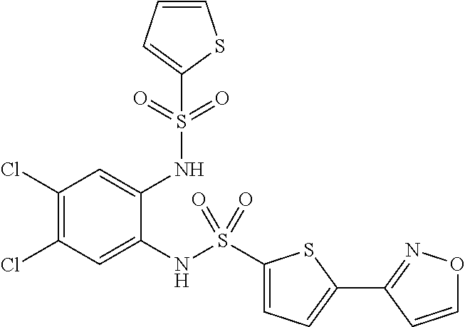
C1(Cl)=C(Cl)C=C(NS(C2=CC=C(C3=NOC=C3)S2)(=O)=O)C(NS(=O)(=O)C2=CC=CS2)=C1
